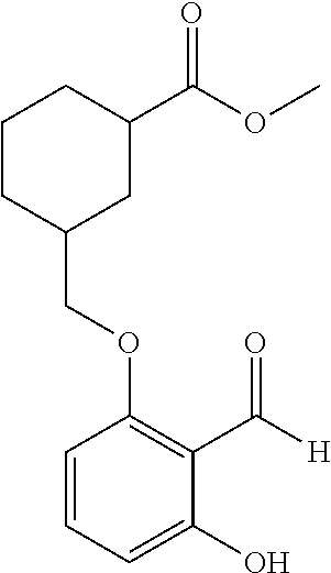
C1CC(COC2=C(C([H])=O)C(O)=CC=C2)CC(C(OC)=O)C1
